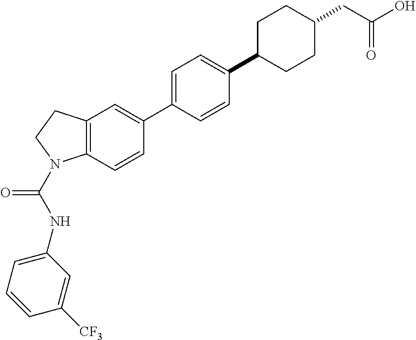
C12=C(C=CC(C3=CC=C(C4CCC(CC(O)=O)CC4)C=C3)=C1)N(C(NC1=CC=CC([CF3])=C1)=O)CC2
